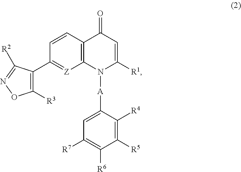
C1([R3])=C(C2=[Z]C3=C(C(=O)C=C([R1])N3[A]C3=CC([R7])=C([R6])C([R5])=C3[R4])C=C2)C([R2])=NO1
